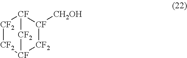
[CF2]1[CF2][CF]2[CF2][CF]([CH2OH])[CF]1[CF2]2
